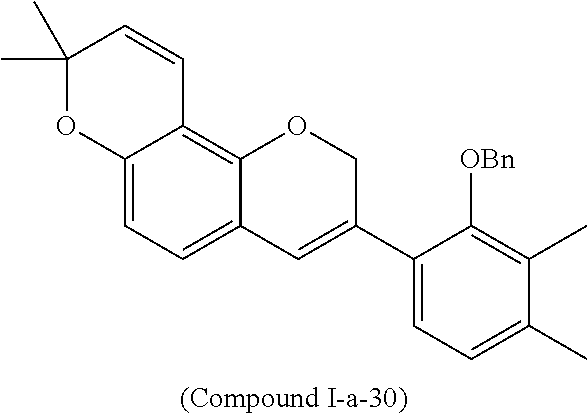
C12=CC=C3C(=C1C=CC(C)(C)O2)OCC(C1=CC=C(C)C(C)=C1[OBn])=C3
